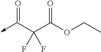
O=C(C(C(OCC)=O)(F)F)->C
